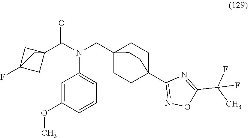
C1=C(OC)C=CC=C1N(C(C12CC(F)(C1)C2)=O)CC12CCC(C3=NOC(C(C)(F)F)=N3)(CC1)CC2
